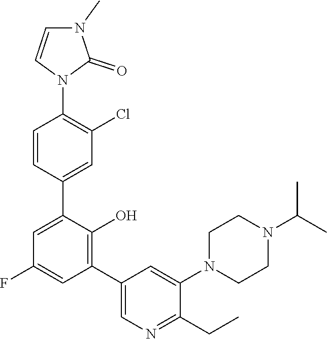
C1=CC(C2=CC(F)=CC(C3=CN=C(CC)C(N4CCN(C(C)C)CC4)=C3)=C2O)=CC(Cl)=C1N1C(=O)N(C)C=C1
